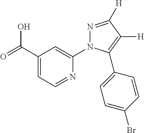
C1(C(=O)O)=CC=NC(N2N=C([H])C([H])=C2C2=CC=C(Br)C=C2)=C1
